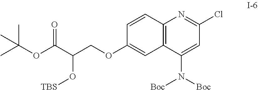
C12=C(C=CC(OCC(C(OC(C)(C)C)=O)O[TBS])=C1)N=C(Cl)C=C2N([Boc])[Boc]
